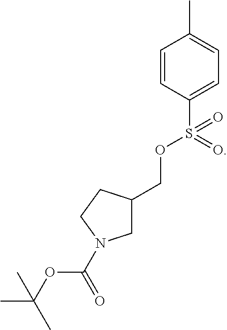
C(OS(C1=CC=C(C)C=C1)(=O)=O)C1CN(C(=O)OC(C)(C)C)CC1
